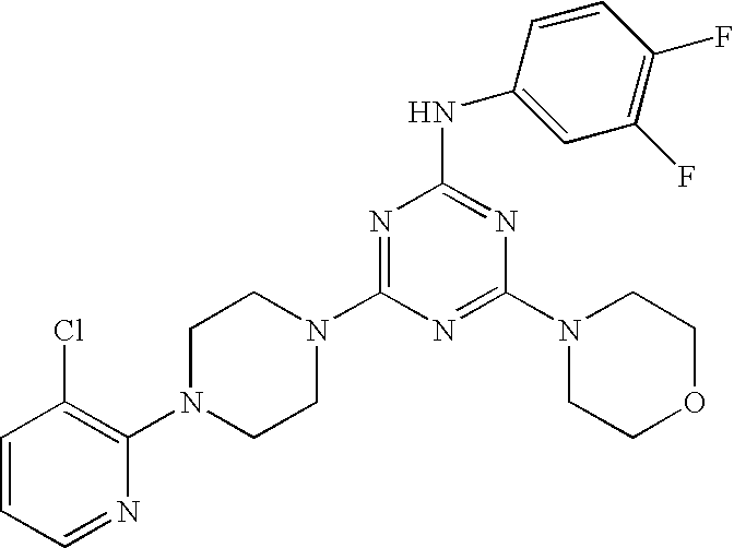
C1=CC=NC(N2CCN(C3=NC(NC4=CC(F)=C(F)C=C4)=NC(N4CCOCC4)=N3)CC2)=C1Cl
